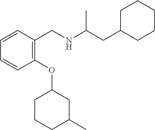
C1=CC=CC(CNC(CC2CCCCC2)C)=C1OC1CC(C)CCC1
